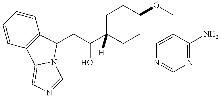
C1=CC=CC2=C1C1=CN=CN1C2CC(O)C1([H])CCC(OCC2=CN=CN=C2N)CC1
